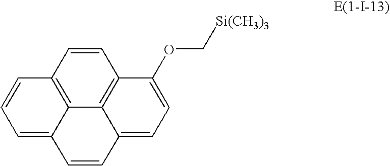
C1=C2C3=C(C=C1)C=CC1=C3C(=CC=C1OC[Si(CH3)3])C=C2
